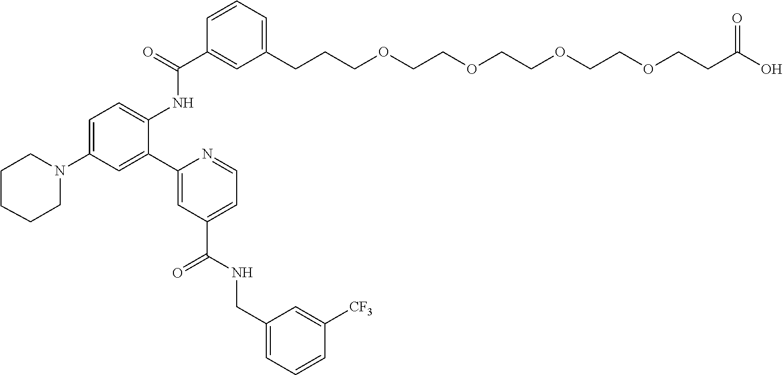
C1=C(N2CCCCC2)C=C(C2=CC(C(NCC3=CC=CC([CF3])=C3)=O)=CC=N2)C(NC(C2=CC(CCCOCCOCCOCCOCCC(O)=O)=CC=C2)=O)=C1
